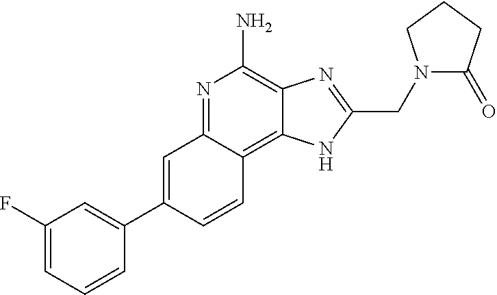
C1=C(C2=CC(F)=CC=C2)C=CC2=C3C(=C(N)N=C12)N=C(CN1C(=O)CCC1)N3
